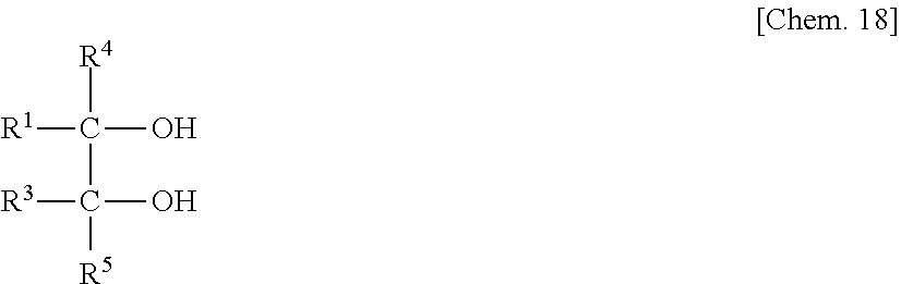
[R1]C(O)([R4])C([R5])(O)[R3]
